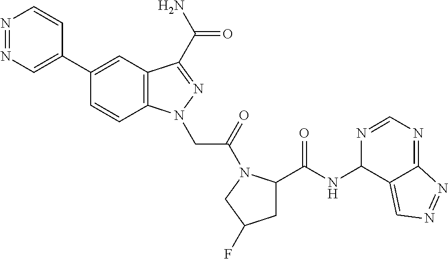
N1=NC=C(C2=CC3=C(C=C2)N(CC(=O)N2C(C(NC4N=CN=C5C4=CN=N5)=O)CC(F)C2)N=C3C(N)=O)C=C1
